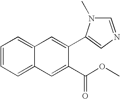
C1=CC=C2C(=C1)C=C(C1=CN=CN1C)C(C(OC)=O)=C2
